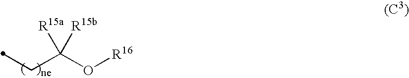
C(C(O[R16])([R15b])[R15a])C
